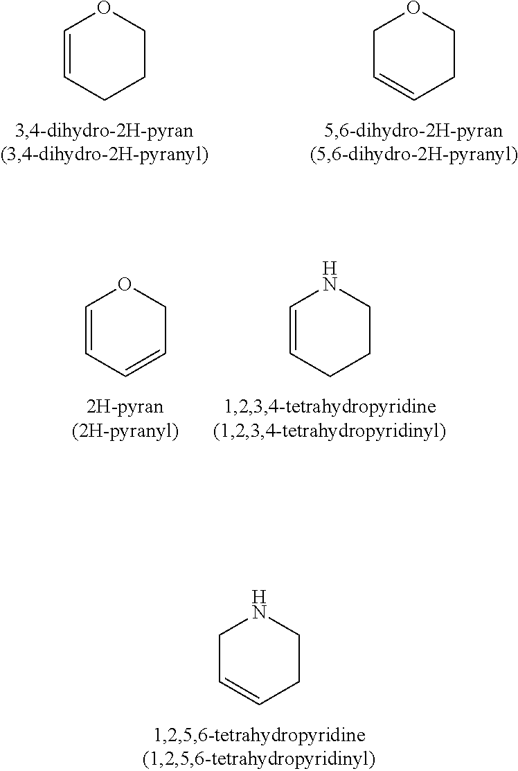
C1C=CCCN1.C1=CCCCO1.C1C=CCCO1.C1=CC=CCO1.C1=CCCCN1
